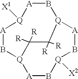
[A]1B[Q]2[A]B[Q]([X2])B[A][Q](B[A][Q]1[X1])C([R])([R])C2([R])[R]
